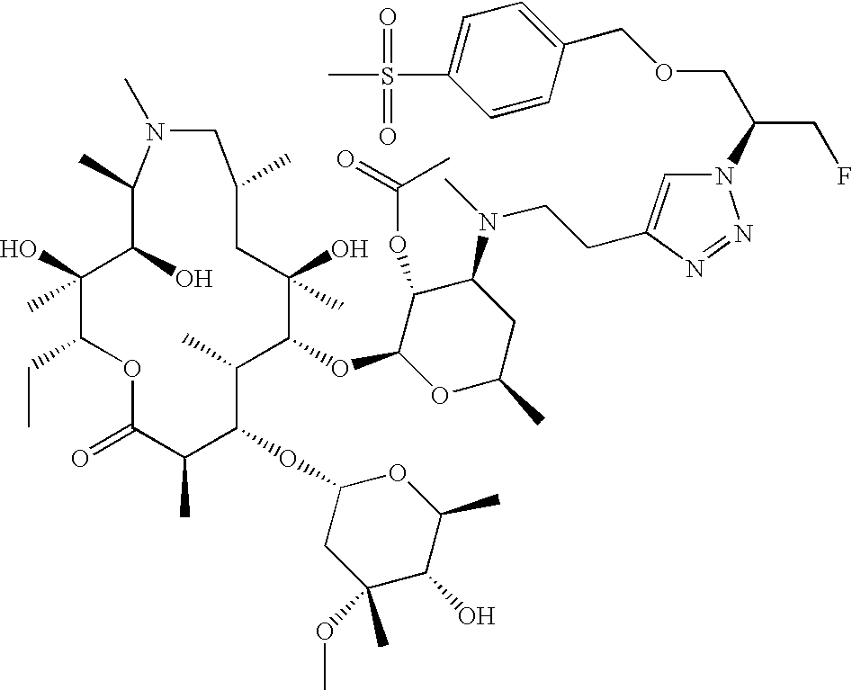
O1C(=O)C(C)C(OC2CC(OC)(C)C(O)C(C)O2)C(C)C(OC2OC(C)CC(N(CCC3=CN(C(CF)COCC4=CC=C(S(C)(=O)=O)C=C4)N=N3)C)C2OC(=O)C)C(O)(C)CC(C)CN(C)C(C)C(O)C(O)(C)C1CC
